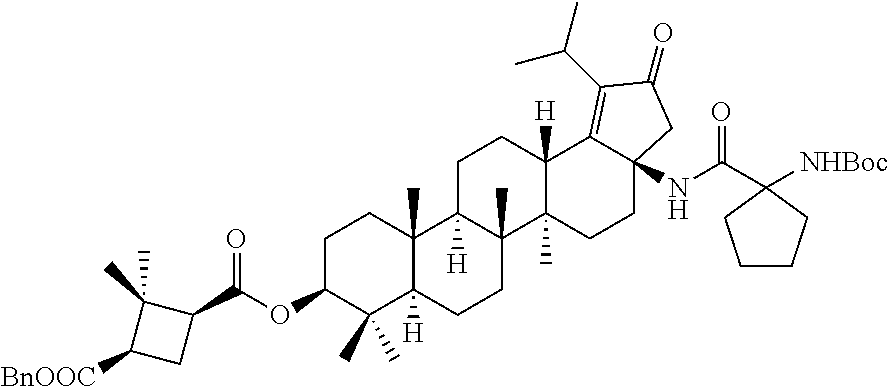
C1C(OC(C2C(C)(C)C([BnOOC])C2)=O)C(C)(C)C2([H])C(C)(C1)C1([H])C(C)(CC2)C2(C)C([H])(CC1)C1=C(C(C)C)C(=O)CC1(NC(=O)C1([NHBoc])CCCC1)CC2
